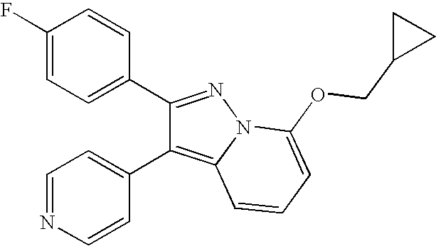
C1(C2=CC=NC=C2)=C2N(N=C1C1=CC=C(F)C=C1)C(OCC1CC1)=CC=C2
